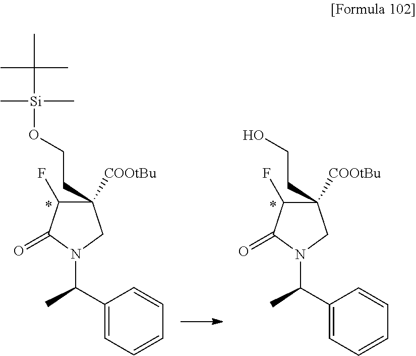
C1(C(C)N2CC(CCO[Si](C)(C)C(C)(C)C)([COOtBu])C(F)C2=O)=CC=CC=C1.C1(C(C)N2CC(CCO)([COOtBu])C(F)C2=O)=CC=CC=C1
